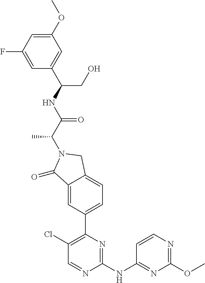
C1(=O)C2=CC(C3=C(Cl)C=NC(NC4=NC(OC)=NC=C4)=N3)=CC=C2CN1C(C(=O)NC(C1=CC(OC)=CC(F)=C1)CO)C
